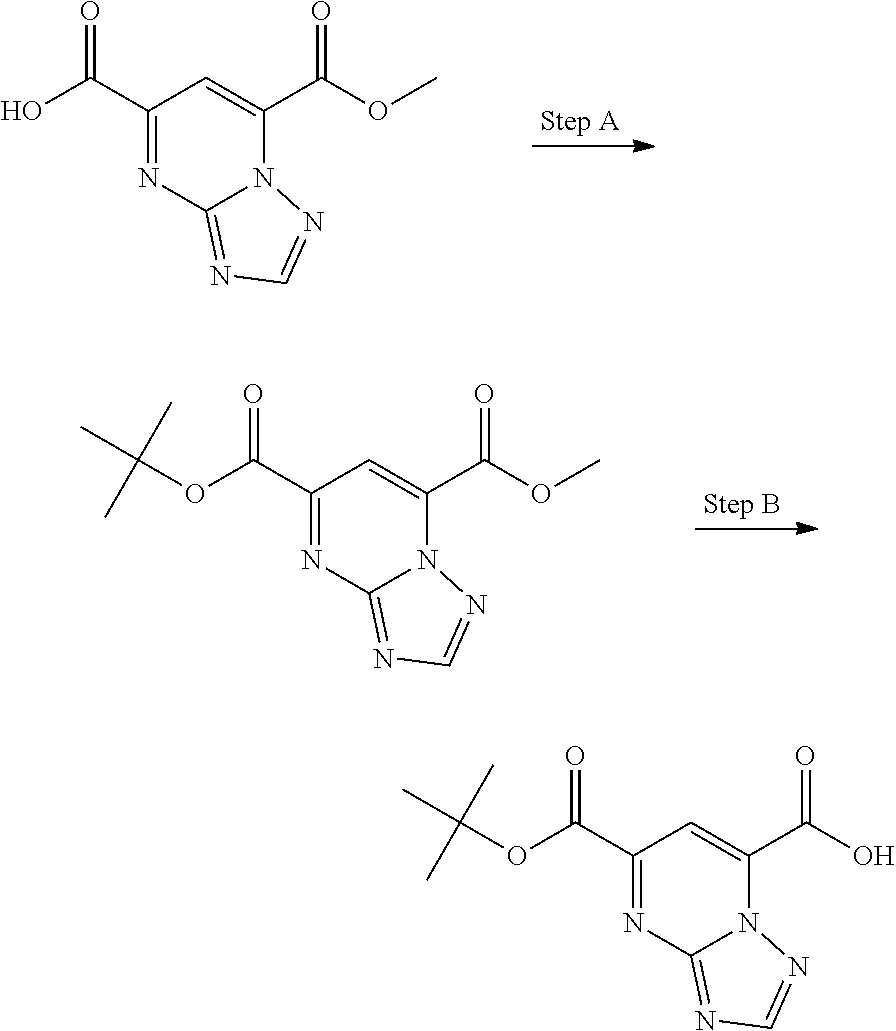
C1(C(O)=O)=NC2=NC=NN2C(C(OC)=O)=C1.C1(C(OC(C)(C)C)=O)=NC2=NC=NN2C(C(OC)=O)=C1.C1(C(OC(C)(C)C)=O)=NC2=NC=NN2C(C(O)=O)=C1
